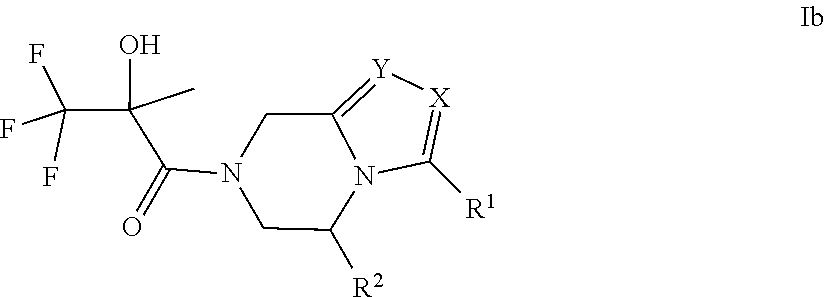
N1(C(=O)C(C(F)(F)F)(O)C)CC([R2])N2C([R1])=[X][Y]=C2C1
